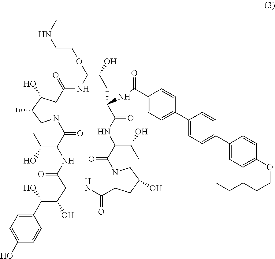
N12C(C(O)C(C)C1)C(=O)NC(OCCNC)C(O)CC(NC(C1=CC=C(C3=CC=C(C4=CC=C(OCCCCC)C=C4)C=C3)C=C1)=O)C(=O)NC(C(O)C)C(=O)N1C(CC(O)C1)C(=O)NC(C(C(C1=CC=C(O)C=C1)O)O)C(=O)NC(C(C)O)C2=O
